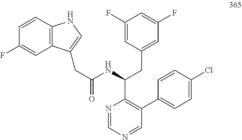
C12=C(NC=C1CC(NC(C1=C(C3=CC=C(Cl)C=C3)C=NC=N1)CC1=CC(F)=CC(F)=C1)=O)C=CC(F)=C2
